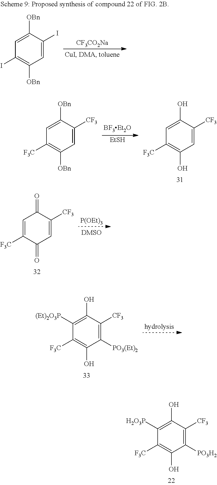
C1=C([OBn])C(I)=CC([OBn])=C1I.[CF3CO2Na].C1=C([OBn])C([CF3])=CC([OBn])=C1[F3C].[EtSH].C1=C(O)C([CF3])=CC(O)=C1[F3C].C1([(Et)2O3P])=C(O)C([CF3])=C([PO3(Et)2])C(O)=C1[F3C].C1([H2O3P])=C(O)C([CF3])=C([PO3H2])C(O)=C1[F3C].C1=C([F3C])C(=O)C=C([CF3])C1=O.[P(OEt)3]
